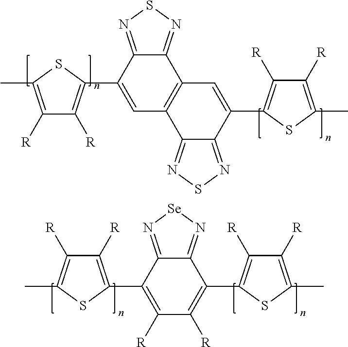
CC1=C([R])C([R])=C(C2=CC3=C(C4=NSN=C24)C=C(C2=C([R])C([R])=C(C)S2)C2=NSN=C32)S1.C1([R])=C(C2=C([R])C([R])=C(C)S2)C2=N[Se]N=C2C(C2=C([R])C([R])=C(C)S2)=C1[R]
